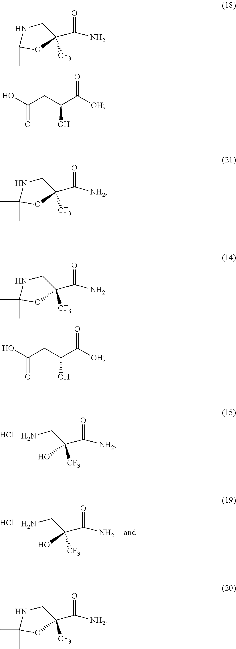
OC(CC(C([OH])=O)O)=O.NC(C1([CF3])CNC(C)(C)O1)=O.OC(CC(C([OH])=O)O)=O.NC(C1([CF3])CNC(C)(C)O1)=O.[NH2]C(C(CN)(O)[CF3])=O.Cl.NC(C(CN)(O)[CF3])=O.Cl.[NH2]C(C1([CF3])CNC(C)(C)O1)=O.[NH2]C(C1([CF3])CNC(C)(C)O1)=O
